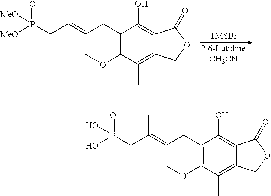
[TMSBr].C1(CC=C(CP([MeO])(=O)[MeO])C)=C(OC)C(C)=C2C(=C1O)C(=O)OC2.C1(CC=C(CP(O)(=O)O)C)=C(OC)C(C)=C2C(=C1O)C(=O)OC2
